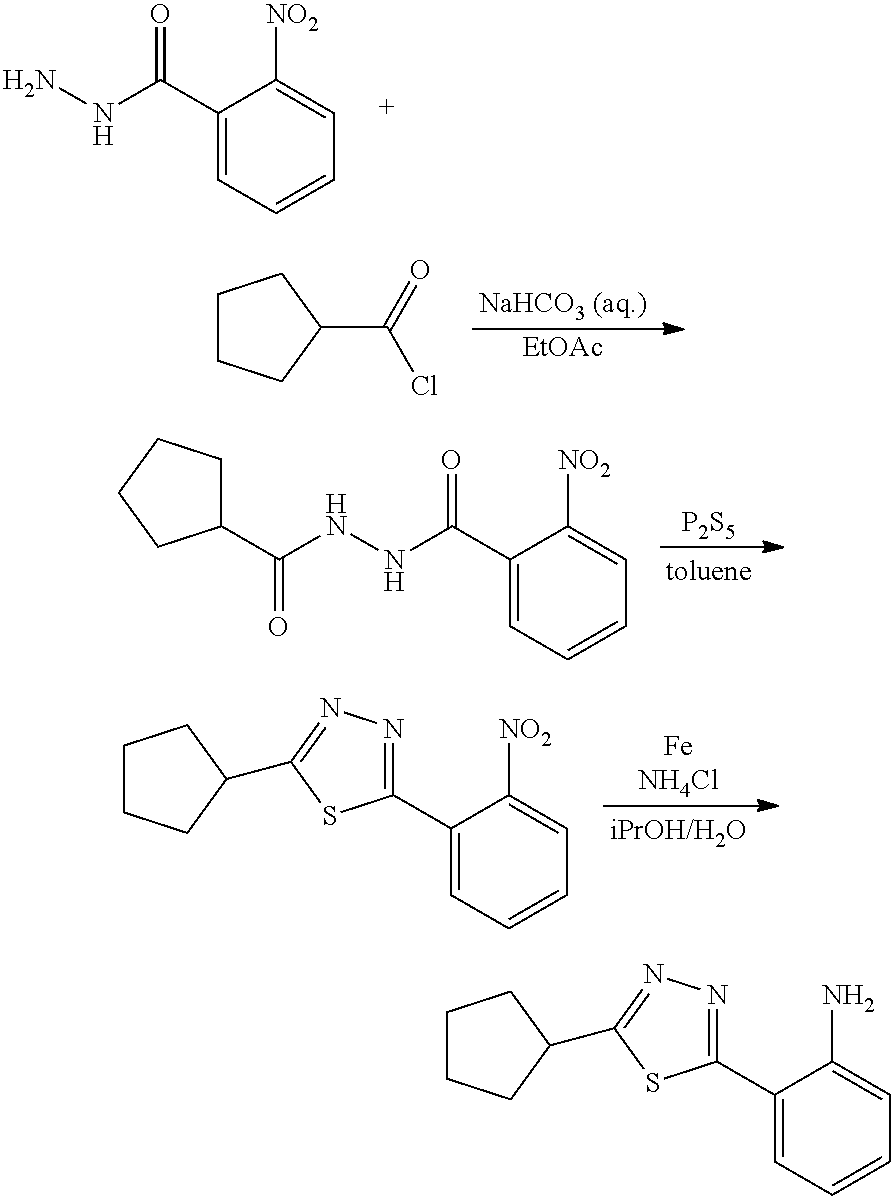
C1(C(NN)=O)=CC=CC=C1[NO2].[EtOAc].C1CCC(C(=O)Cl)C1.[P2S5].C1(C(NNC(=O)C2CCCC2)=O)=CC=CC=C1[NO2].C1(C2=NN=C(C3CCCC3)S2)=CC=CC=C1[NO2].C1(C2=NN=C(C3CCCC3)S2)=CC=CC=C1N
